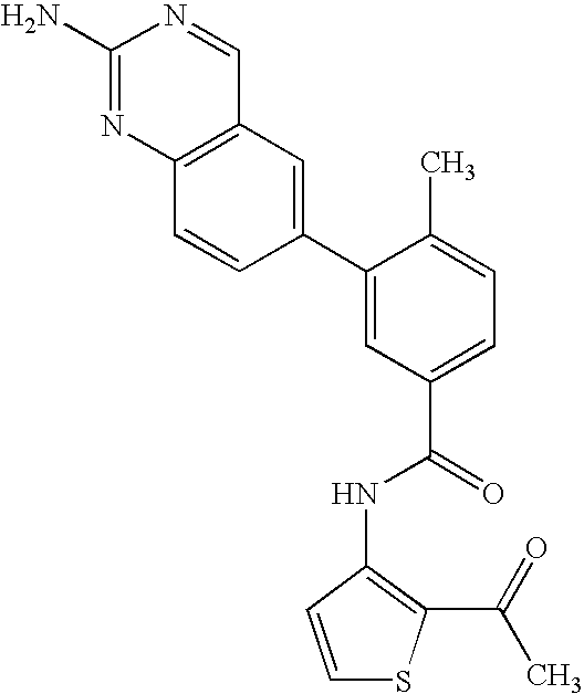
C12=C(N=C(N)N=C1)C=CC(C1=CC(C(=O)NC3=C(C(=O)C)SC=C3)=CC=C1C)=C2
